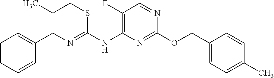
N(=C(NC1=C(F)C=NC(OCC2=CC=C(C)C=C2)=N1)SCCC)CC1=CC=CC=C1
